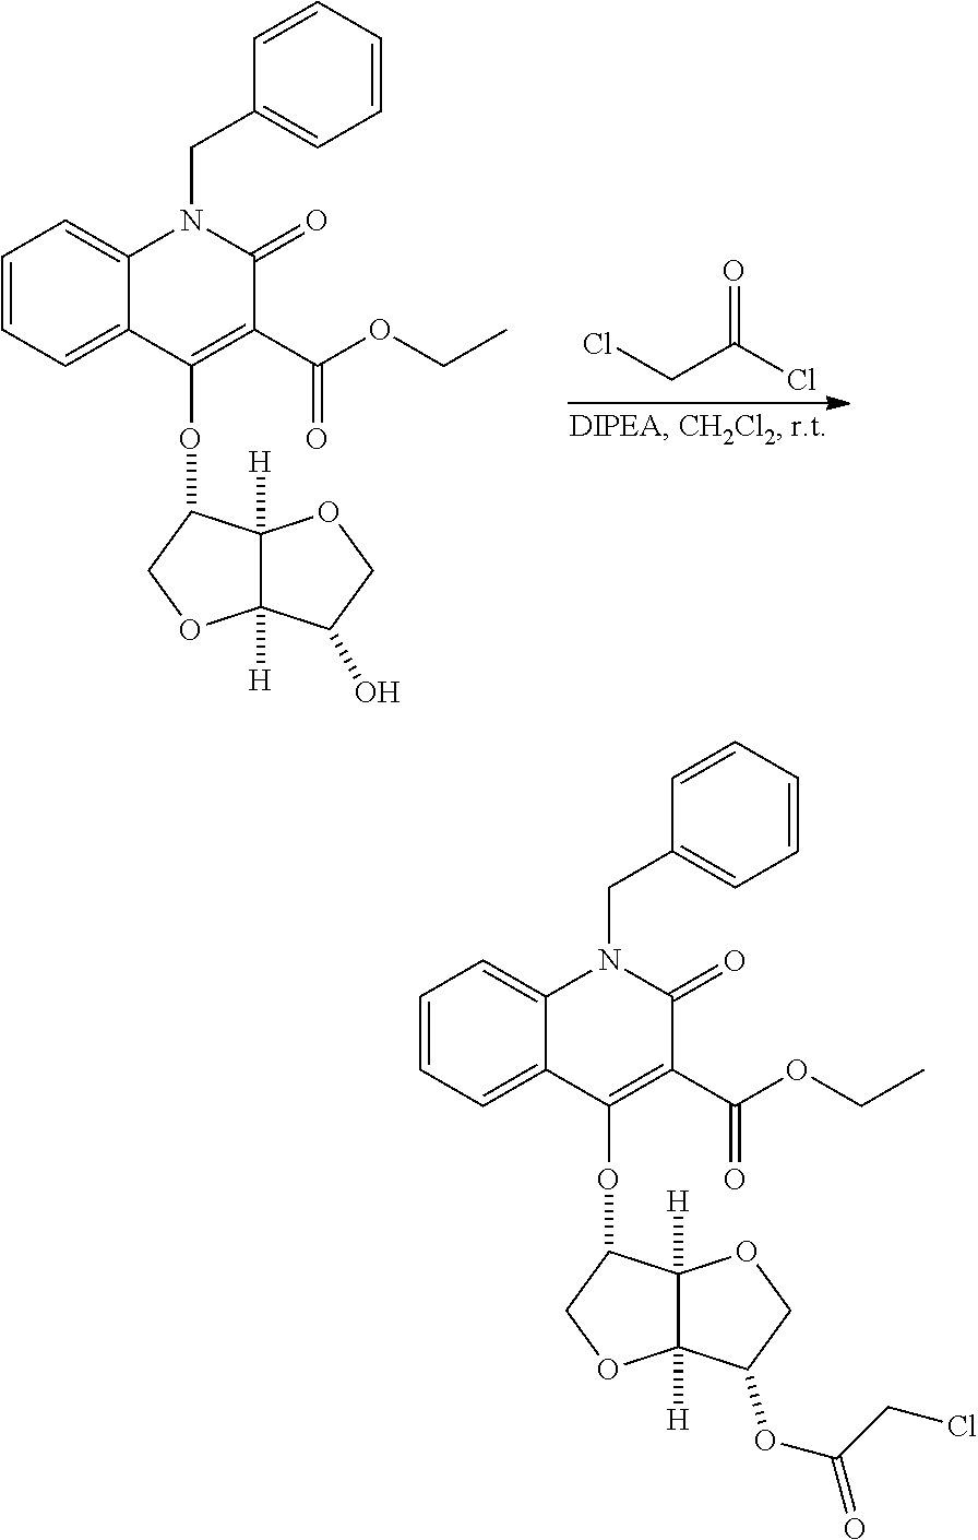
C1=CC=C2C(=C1)N(CC1=CC=CC=C1)C(=O)C(C(OCC)=O)=C2OC1C2([H])C([H])(OC1)C(O)CO2.C(C(Cl)=O)Cl.C1=CC=C2C(=C1)N(CC1=CC=CC=C1)C(=O)C(C(OCC)=O)=C2OC1C2([H])C([H])(OC1)C(OC(=O)CCl)CO2
